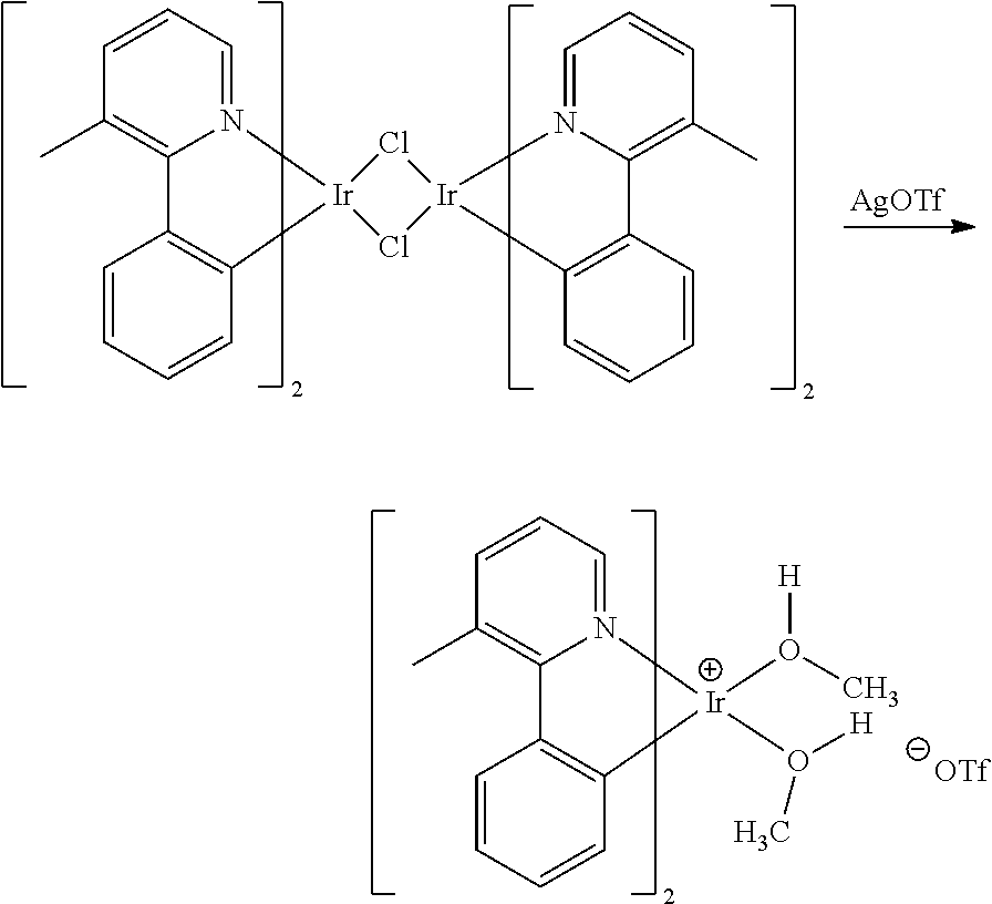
C1=N2C(=C(C)C=C1)C1=C(C=CC=C1)[Ir]21Cl[Ir]2(Cl1)N1=CC=CC(C)=C1C1=C2C=CC=C1.[AgOTf].C1=N2C(=C(C)C=C1)C1=C(C=CC=C1)[Ir]2(O(C)[H])O([H])C
